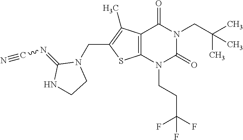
C12=C(N(CCC(F)(F)F)C(=O)N(CC(C)(C)C)C1=O)SC(CN1C(=NC#N)NCC1)=C2C
